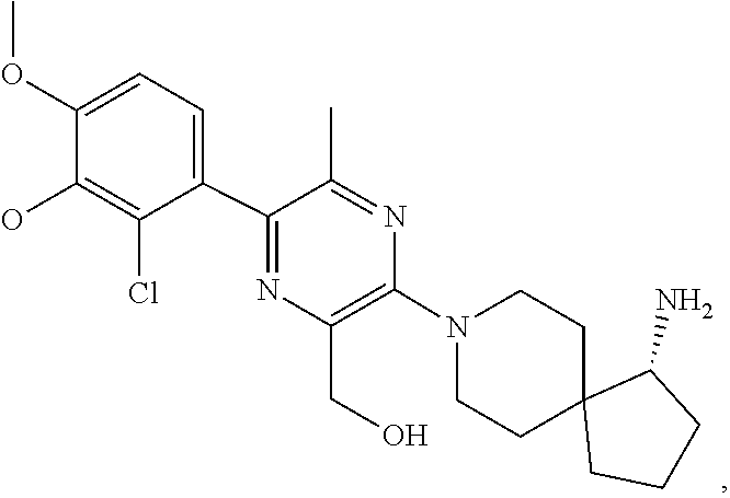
C1C2(CCCC2N)CCN(C2=C(CO)N=C(C3=CC=C(OC)C(O)=C3Cl)C(C)=N2)C1
